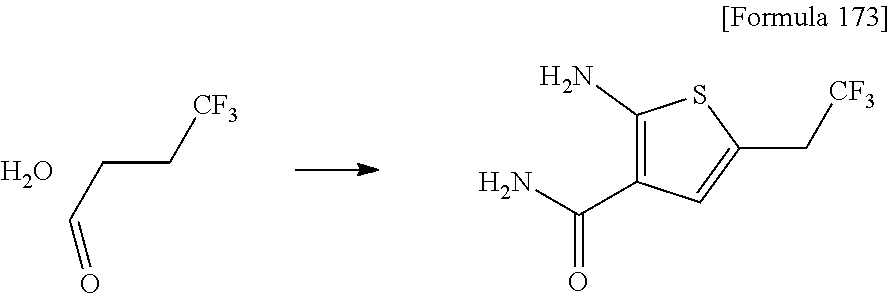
C(C[CF3])C=O.O.C1(N)=C(C(=O)N)C=C(C[CF3])S1
